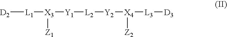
[D2][L1][X3]([Z1])[Y1][L2][Y2][X4]([Z2])[L3][D3]
